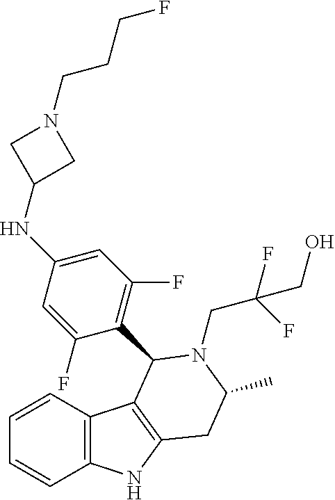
C1=CC2=C(C=C1)NC1=C2C(C2=C(F)C=C(NC3CN(CCCF)C3)C=C2F)N(CC(F)(F)CO)C(C)C1
